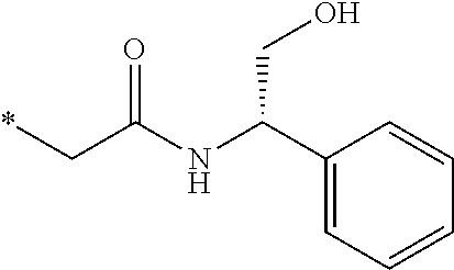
*CC(NC(C1=CC=CC=C1)CO)=O
